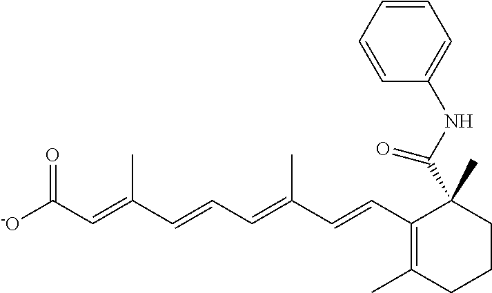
[-O]C(C=C(C=CC=C(C=CC1=C(C)CCCC1(C(NC1=CC=CC=C1)=O)C)C)C)=O
